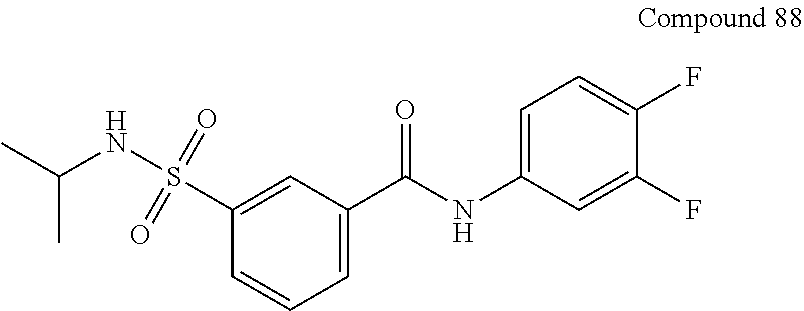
C1(S(NC(C)C)(=O)=O)=CC(C(NC2=CC=C(F)C(F)=C2)=O)=CC=C1
